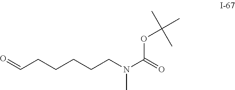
O=CCCCCCN(C(=O)OC(C)(C)C)C
